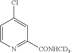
C1=CN=C([CONHCD3])C=C1Cl
